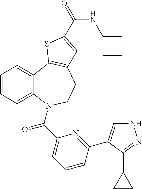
C1=CC=C2C(=C1)C1=C(CCN2C(C2=CC=CC(C3=CNN=C3C3CC3)=N2)=O)C=C(C(NC2CCC2)=O)S1
